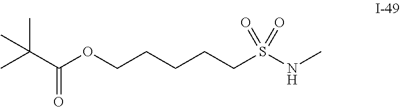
C(OCCCCCS(=O)(=O)NC)(C(C)(C)C)=O
